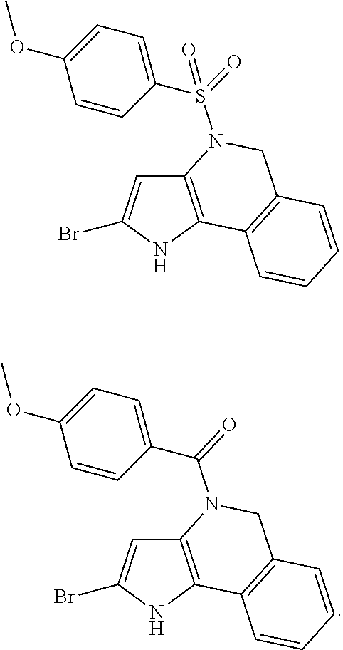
C12=C(NC(Br)=C1)C1=C(CN2C(C2=CC=C(OC)C=C2)=O)C=CC=C1.C12=C(NC(Br)=C1)C1=C(CN2S(C2=CC=C(OC)C=C2)(=O)=O)C=CC=C1
